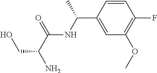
N(C(=O)C(N)CO)C(C1=CC(OC)=C(F)C=C1)C
